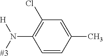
C1=CC(C)=CC(Cl)=C1N([#3])[H]
